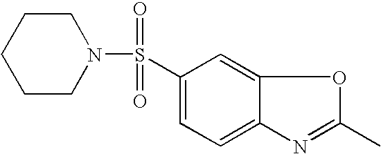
C1CN(S(C2=CC=C3C(=C2)OC(C)=N3)(=O)=O)CCC1
